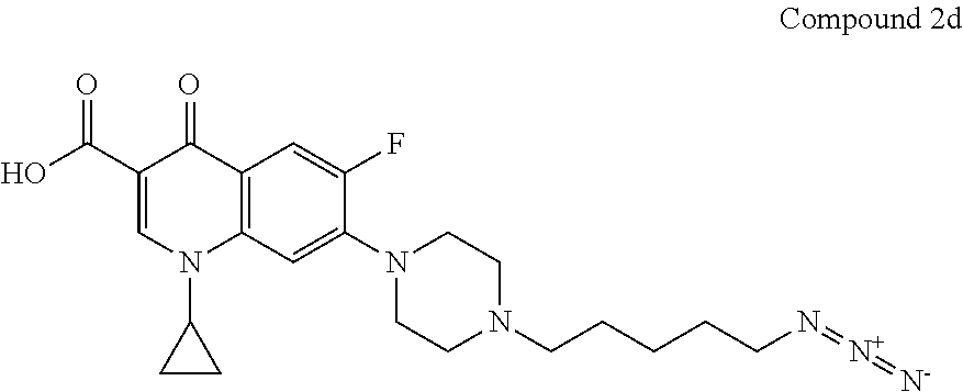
C1(C(O)=O)=CN(C2CC2)C2=C(C1=O)C=C(F)C(N1CCN(CCCCCN=[N+]=[N-])CC1)=C2
